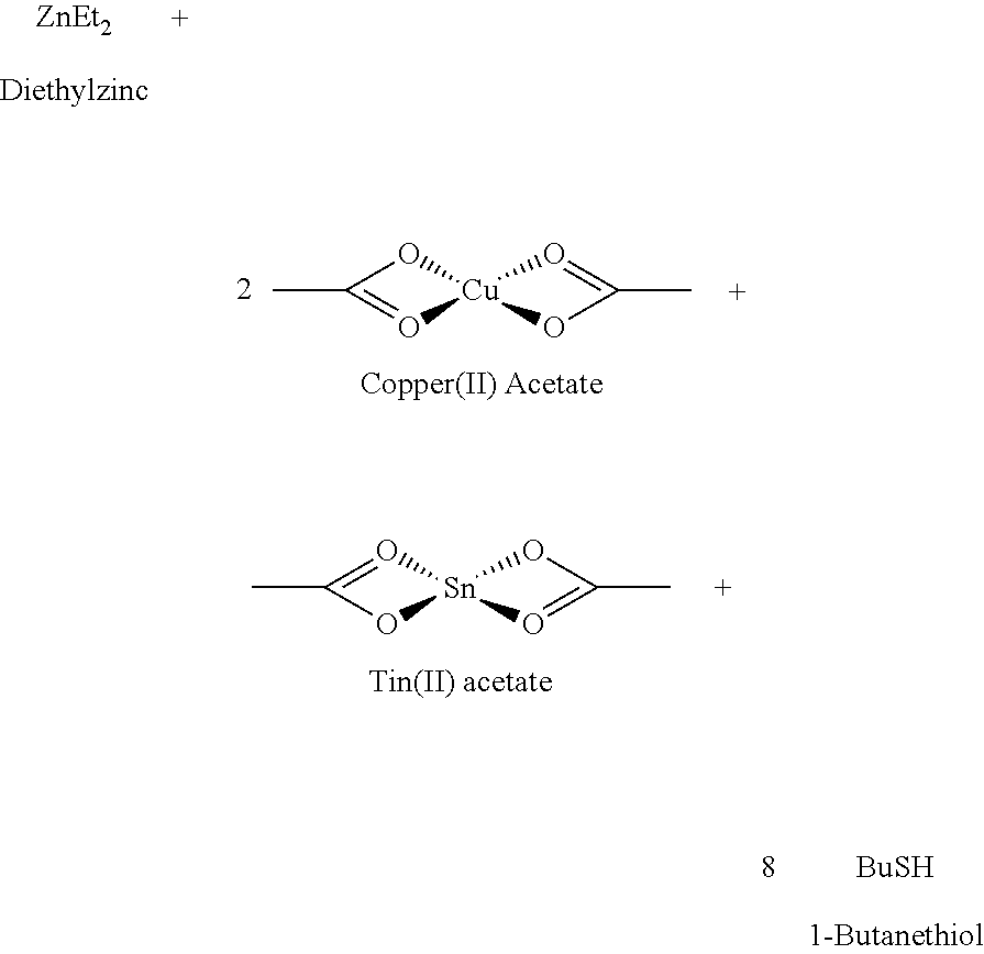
[ZnEt2].C1(C)=O[Sn]2(O1)OC(C)=O2.CC1=O[Cu]2(O1)O=C(C)O2.[BuSH]
